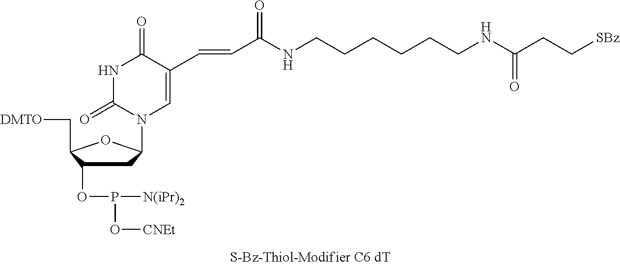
N1C(=O)C(C=CC(NCCCCCCNC(=O)CC[SBz])=O)=CN(C2CC(OP(O[CNEt])[N(iPr)2])C(C[DMTO])O2)C1=O
